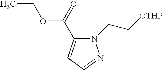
N1(CC[OTHP])C(C(=O)OCC)=CC=N1
